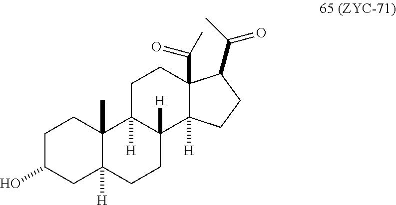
C1C(O)CC2([H])C(C)(C1)C1([H])C([H])(CC2)C2([H])C(C(=O)C)(CC1)C(C(C)=O)CC2
